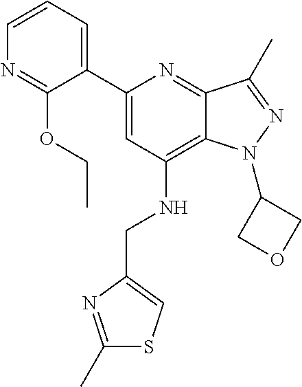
C1=CC=C(C2=CC(NCC3=CSC(C)=N3)=C3C(=N2)C(C)=NN3C2COC2)C(OCC)=N1
